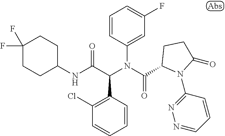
C1=CC(C(C(NC2CCC(F)(F)CC2)=O)N(C(=O)C2N(C3=NN=CC=C3)C(=O)CC2)C2=CC(F)=CC=C2)=C(Cl)C=C1
